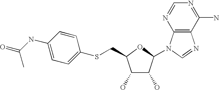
C1(O)C(O)C(N2C3=C(N=C2)C(N)=NC=N3)OC1CSC1=CC=C(NC(=O)C)C=C1
